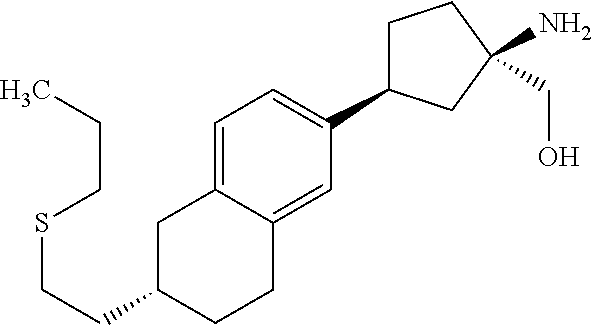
C1=C2C(=CC(C3CCC(N)(CO)C3)=C1)CCC(CCSCCC)C2
